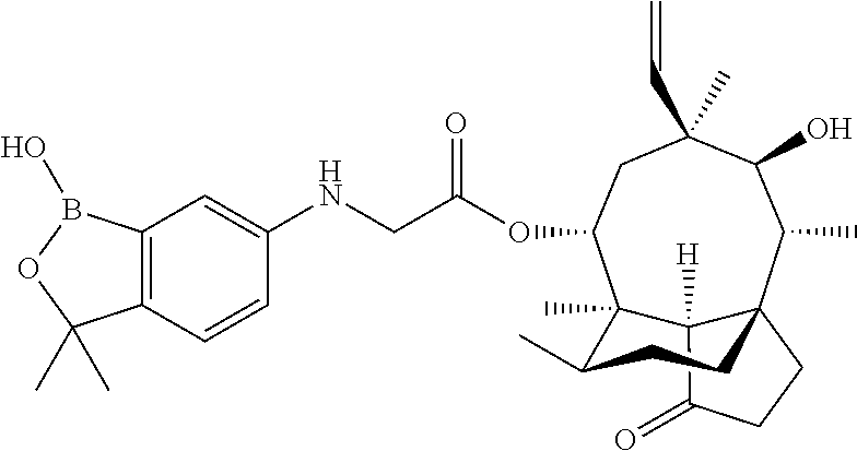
C12([H])C(=O)CCC13C(C)C(O)C(C)(C=C)CC(OC(CNC1=CC4=C(C=C1)C(C)(C)OB4O)=O)C2(C)C(C)CC3
